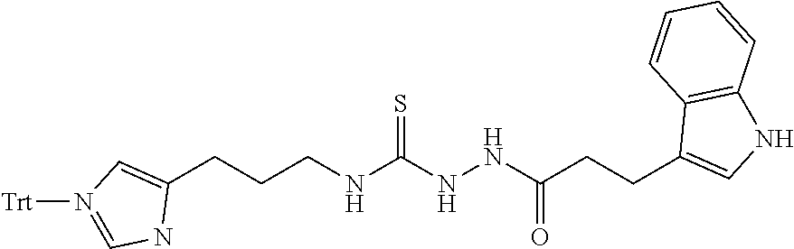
C1(CCCNC(NNC(CCC2=CNC3=C2C=CC=C3)=O)=S)=CN([Trt])=CN1
